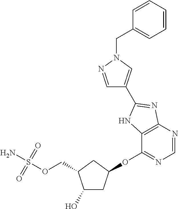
C1(O)CC(OC2=NC=NC3=C2NC(C2=CN(CC4=CC=CC=C4)N=C2)=N3)CC1COS(N)(=O)=O
